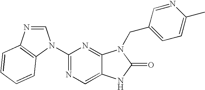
C1(N2C=NC3=C2C=CC=C3)=NC=C2C(=N1)N(CC1=CC=C(C)N=C1)C(=O)N2
